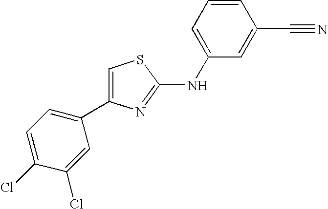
C1=C(NC2=NC(C3=CC=C(Cl)C(Cl)=C3)=CS2)C=C(C#N)C=C1
